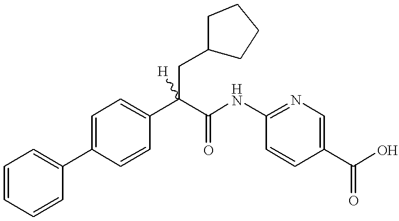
C1=CC(C2=CC=CC=C2)=CC=C1C(C(=O)NC1=NC=C(C(O)=O)C=C1)(CC1CCCC1)[H]
